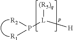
[(R5)q][L](P([R2])[R1])[H]
